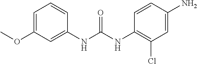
C1(NC(NC2=CC(OC)=CC=C2)=O)=C(Cl)C=C(N)C=C1
